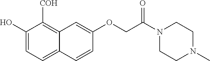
C1(O)=CC=C2C(=C1[COH])C=C(OCC(N1CCN(C)CC1)=O)C=C2
